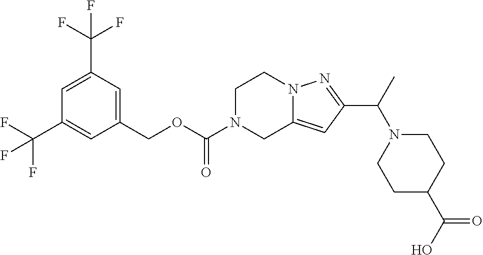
C1(COC(N2CC3=CC(C(C)N4CCC(C(O)=O)CC4)=NN3CC2)=O)=CC(C(F)(F)F)=CC(C(F)(F)F)=C1
